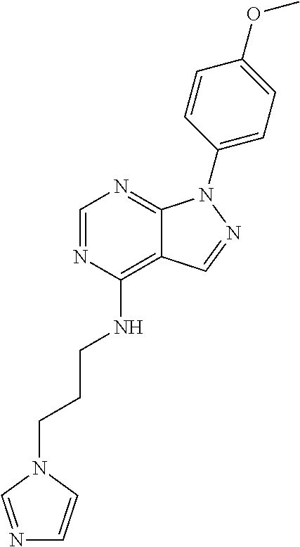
C1=NC(NCCCN2C=CN=C2)=C2C(=N1)N(C1=CC=C(OC)C=C1)N=C2
